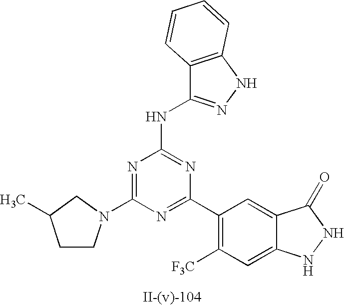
C12=C(NN=C1NC1=NC(C3=C([F3C])C=C4C(=C3)C(=O)NN4)=NC(N3CCC(C)C3)=N1)C=CC=C2
